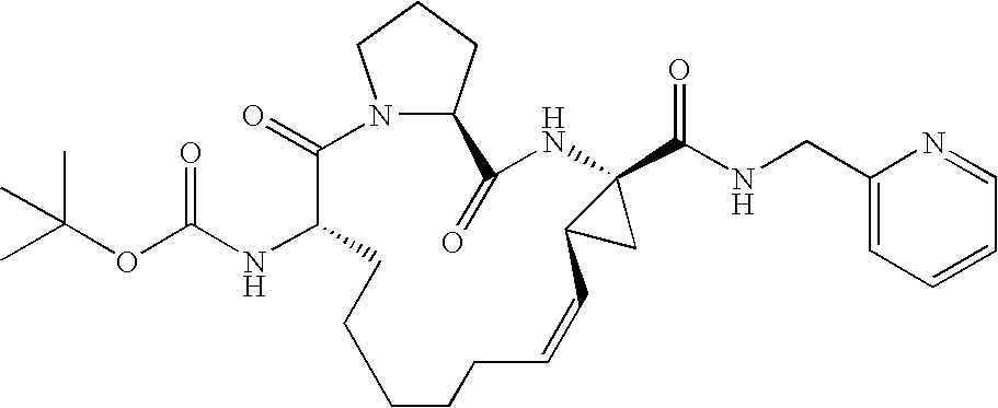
N12C(CCC1)C(=O)NC1(C(NCC3=CC=CC=N3)=O)C(C1)C=CCCCCCC(NC(OC(C)(C)C)=O)C2=O
